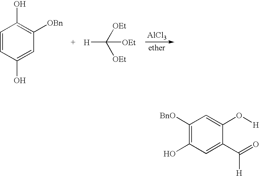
C1=CC(O)=CC([OBn])=C1O.[AlCl3].[H]C([OEt])([OEt])[OEt].C1([BnO])=C(O)C=C(C(=O)[H])C(O[H])=C1
